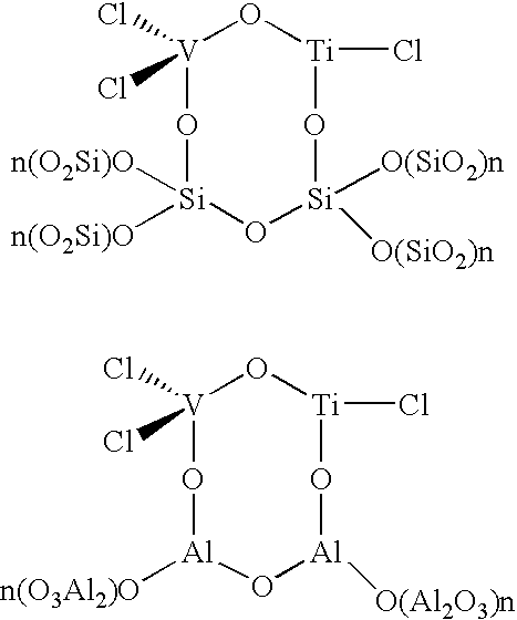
O1[V](Cl)(Cl)O[Si]([n(O2Si)O])([n(O2Si)O])O[Si]([O(SiO2)n])([O(SiO2)n])O[Ti]1Cl.O1[V](Cl)(Cl)O[Al]([n(O3Al2)O])O[Al]([O(Al2O3)n])O[Ti]1Cl
